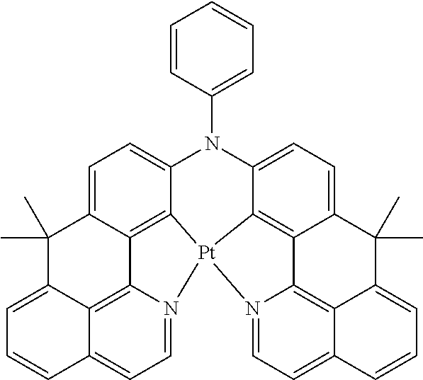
C12=C3C4=CC=N1[Pt]15C6=C2C(=CC=C6N(C2=CC=CC=C2)C2=CC=C6C(=C21)C1=C2C(=CC=N15)C=CC=C2C6(C)C)C(C)(C)C3=CC=C4
